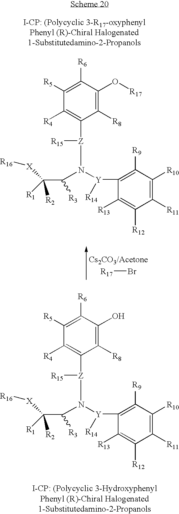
C1([R8])=C(O[R17])C([R6])=C([R5])C([R4])=C1[Z](N([Y]([R14])C1=C([R9])C([R10])=C([R11])C([R12])=C1[R13])C(C([R2])([R1])[X][R16])[R3])[R15].[R17]Br.C1([R8])=C(O)C([R6])=C([R5])C([R4])=C1[Z](N([Y]([R14])C1=C([R9])C([R10])=C([R11])C([R12])=C1[R13])C(C([R2])([R1])[X][R16])[R3])[R15]
